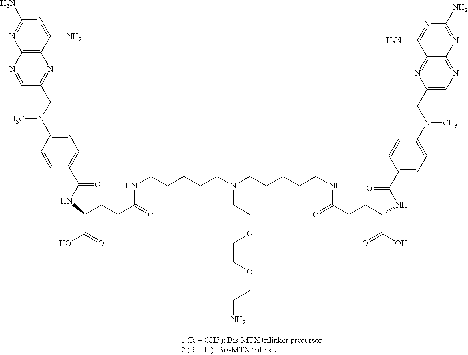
C12=C(N=CC(CN(C3=CC=C(C(NC(CCC(=O)NCCCCCN(CCCCCNC(CCC(NC(C4=CC=C(N(C)CC5=CN=C6C(=N5)C(N)=NC(N)=N6)C=C4)=O)C(O)=O)=O)CCOCCOCCN)C(=O)O)=O)C=C3)C)=N1)N=C(N)N=C2N
